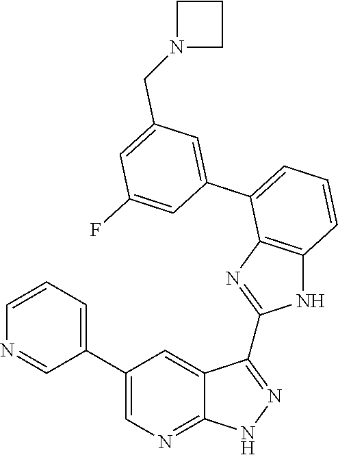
C1=CC=C(C2=CN=C3C(=C2)C(C2=NC4=C(N2)C=CC=C4C2=CC(CN4CCC4)=CC(F)=C2)=NN3)C=N1
